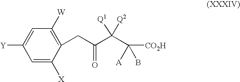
C1=C([X])C(CC(=O)C(C([CO2H])([A])B)([Q1])[Q2])=C([W])C=C1[Y]
